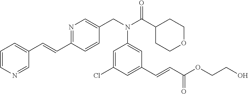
C1(C=CC2=CC=CN=C2)=NC=C(CN(C(C2CCOCC2)=O)C2=CC(C=CC(OCCO)=O)=CC(Cl)=C2)C=C1
